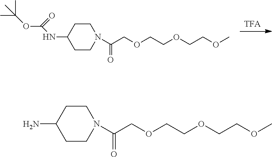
[TFA].C(COCCOCCOC)(=O)N1CCC(NC(OC(C)(C)C)=O)CC1.C(COCCOCCOC)(=O)N1CCC(N)CC1
